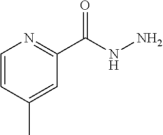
C1=CC(C)=CC(C(NN)=O)=N1
